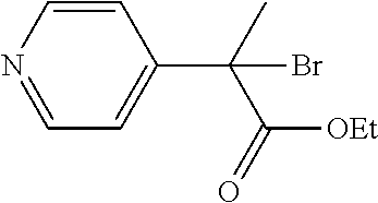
N1=CC=C(C(C)(C(=O)[OEt])Br)C=C1
